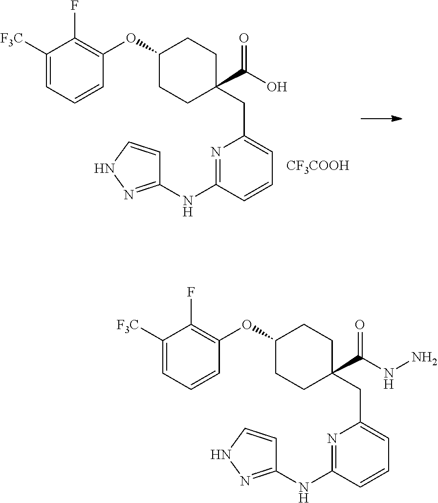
C1(OC2=C(F)C([F3C])=CC=C2)CCC(C(=O)NN)(CC2=CC=CC(NC3=NNC=C3)=N2)CC1.C1(OC2=C(F)C([F3C])=CC=C2)CCC(C(=O)O)(CC2=CC=CC(NC3=NNC=C3)=N2)CC1.[CF3COOH]
